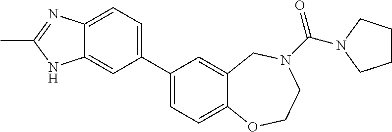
C1(C2=CC=C3C(=C2)NC(C)=N3)=CC=C2C(=C1)CN(C(=O)N1CCCC1)CCO2
